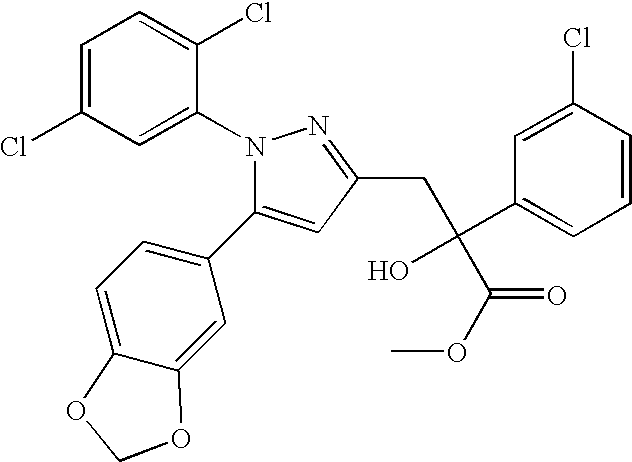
N1(C2=CC(Cl)=CC=C2Cl)N=C(CC(C2=CC=CC(Cl)=C2)(O)C(OC)=O)C=C1C1=CC=C2C(=C1)OCO2
